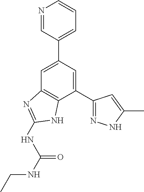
C1=C(C2=CC=CN=C2)C=C(C2=NNC(C)=C2)C2=C1N=C(NC(NCC)=O)N2
